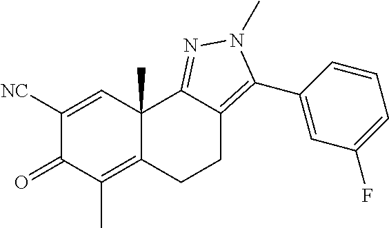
C1([NC])=CC2(C)C(=C(C)C1=O)CCC1=C(C3=CC(F)=CC=C3)N(C)N=C21
